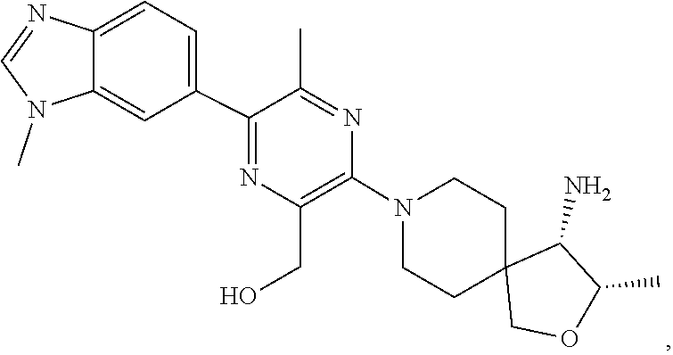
C1CN(C2=C(CO)N=C(C3=CC=C4C(=C3)N(C)C=N4)C(C)=N2)CCC12COC(C)C2N
